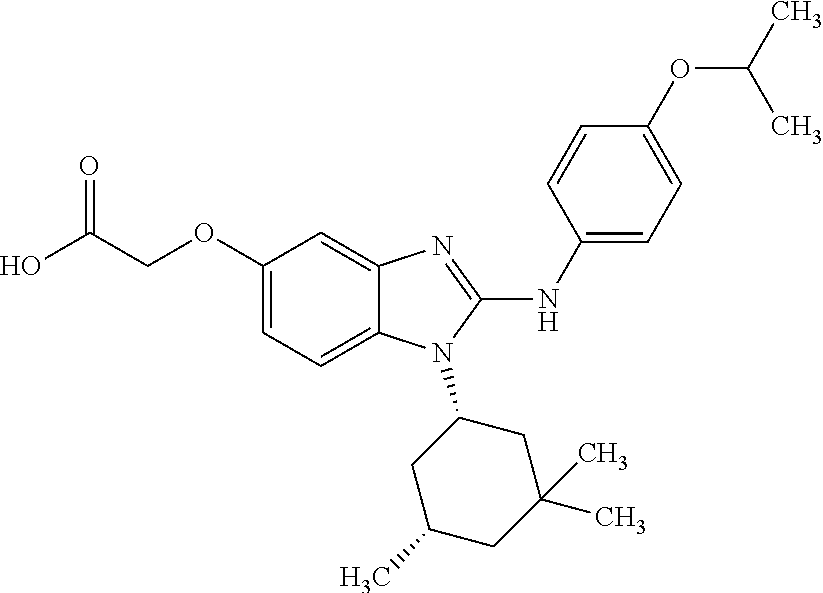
C(COC1=CC=C2C(=C1)N=C(NC1=CC=C(OC(C)C)C=C1)N2C1CC(C)CC(C)(C)C1)(O)=O
